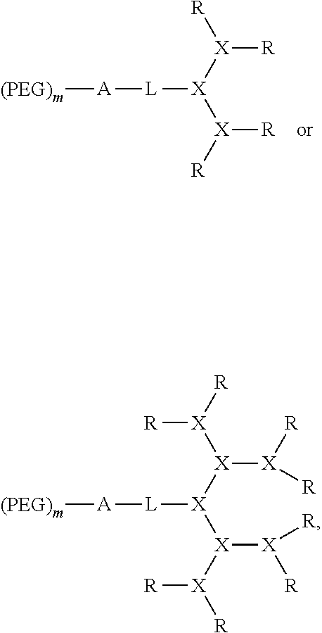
[X]([X]([X]([R])[R])[L][A][(PEG)m])([R])[R].[X]([X]([X]([X]([R])[R])[X]([R])[R])[L][A][(PEG)m])([X]([R])[R])[X]([R])[R]
